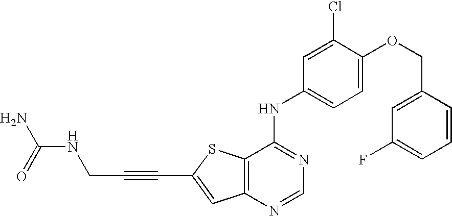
C12=C(N=CN=C1NC1=CC=C(OCC3=CC(F)=CC=C3)C(Cl)=C1)C=C(C#CCNC(N)=O)S2
